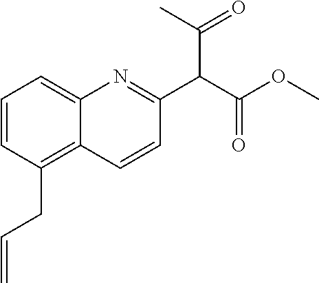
C1=CC(CC=C)=C2C(=C1)N=C(C(C(OC)=O)C(=O)C)C=C2
